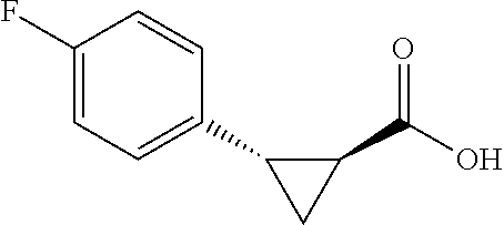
C1(C(O)=O)C(C2=CC=C(F)C=C2)C1
